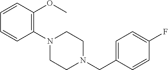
C1(CN2CCN(C3=C(OC)C=CC=C3)CC2)=CC=C(F)C=C1
